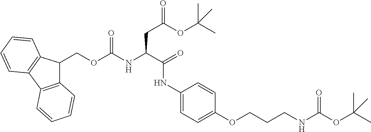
C1=CC2=C(C=C1)C(COC(NC(C(NC1=CC=C(OCCCNC(OC(C)(C)C)=O)C=C1)=O)CC(OC(C)(C)C)=O)=O)C1=C2C=CC=C1
